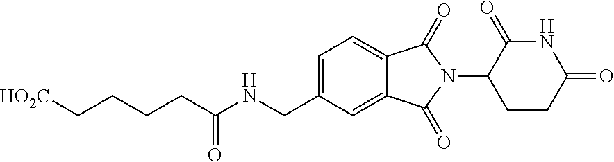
N(CC1=CC=C2C(=C1)C(=O)N(C1CCC(=O)NC1=O)C2=O)C(=O)CCCC[HO2C]
